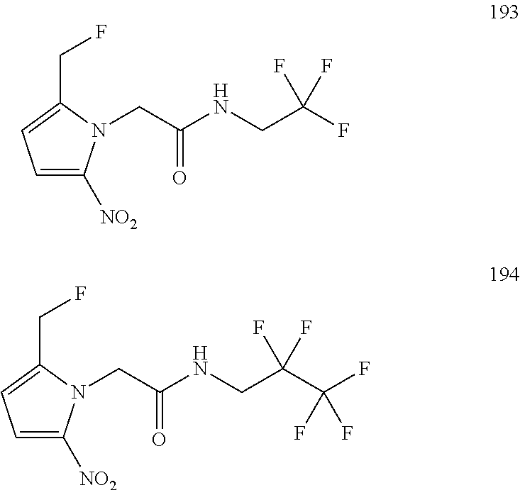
C1=C([NO2])N(CC(NCC(F)(F)F)=O)C(CF)=C1.C1=C([NO2])N(CC(NCC(C(F)(F)F)(F)F)=O)C(CF)=C1
